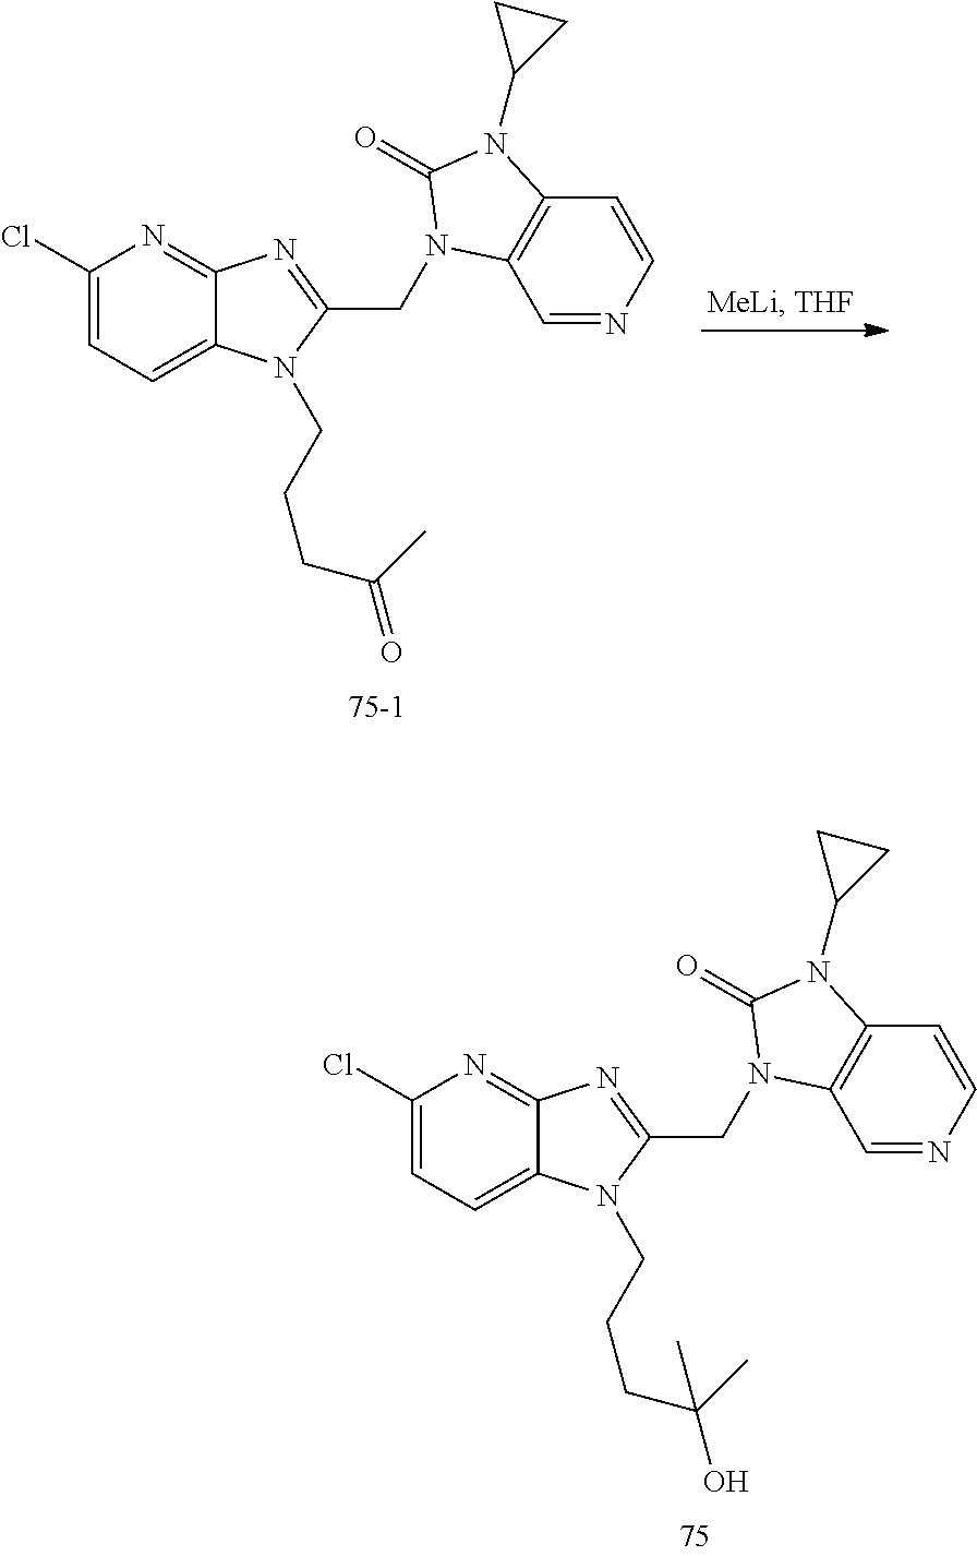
C1(Cl)=CC=C2C(=N1)N=C(CN1C3=C(C=CN=C3)N(C3CC3)C1=O)N2CCCC(C)=O.C1(Cl)=CC=C2C(=N1)N=C(CN1C3=C(C=CN=C3)N(C3CC3)C1=O)N2CCCC(C)(O)C
